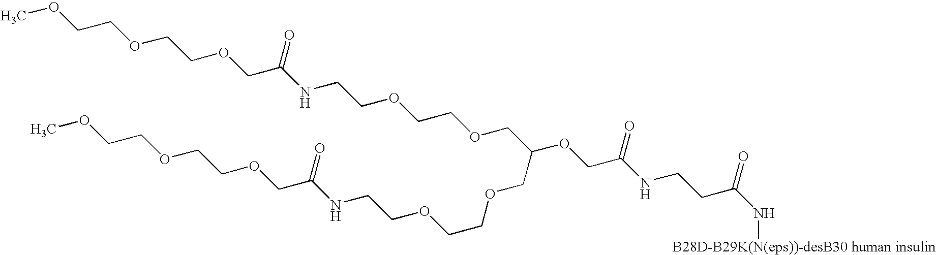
COCCOCCOCC(NCCOCCOCC(OCC(=O)NCCC(=O)N[B28D-B29K(N(eps))-desB30 human insulin])COCCOCCNC(COCCOCCOC)=O)=O
